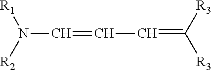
C(=CC=C([R3])[R3])N([R1])[R2]
